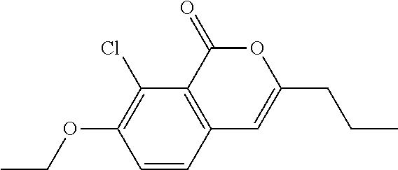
C12=C(C(=O)OC(CCC)=C1)C(Cl)=C(OCC)C=C2
